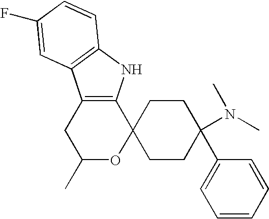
C12=C(NC3=C1C=C(F)C=C3)C1(OC(C)C2)CCC(C2=CC=CC=C2)(N(C)C)CC1
